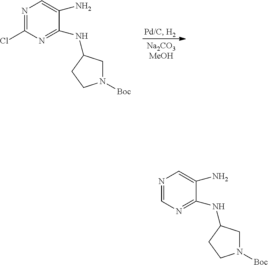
N1=CN=C(NC2CN([Boc])CC2)C(N)=C1.N1=C(Cl)N=C(NC2CN([Boc])CC2)C(N)=C1
